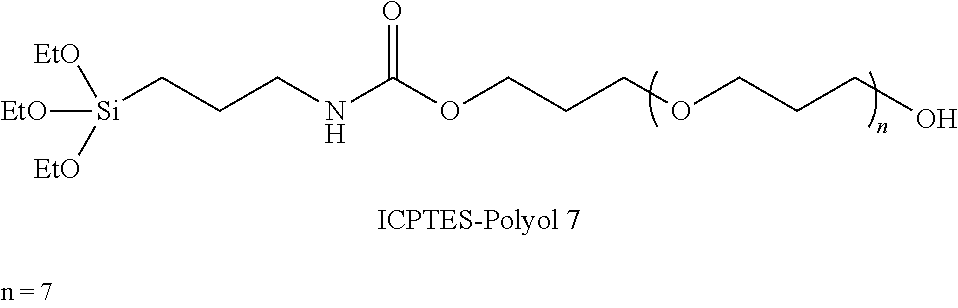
[EtO][Si](CCCNC(OCCCOCCCO)=O)([EtO])[EtO]
